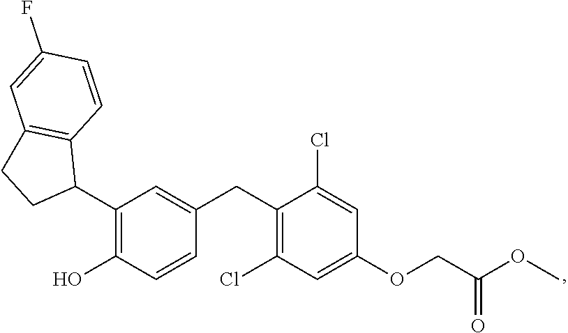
C1(C2=C(O)C=CC(CC3=C(Cl)C=C(OCC(OC)=O)C=C3Cl)=C2)C2=C(CC1)C=C(F)C=C2
